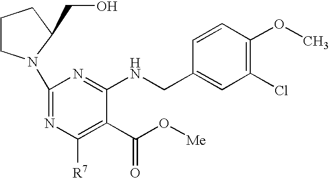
C1CN(C2=NC([R7])=C(C(O[Me])=O)C(NCC3=CC(Cl)=C(OC)C=C3)=N2)C(CO)C1
